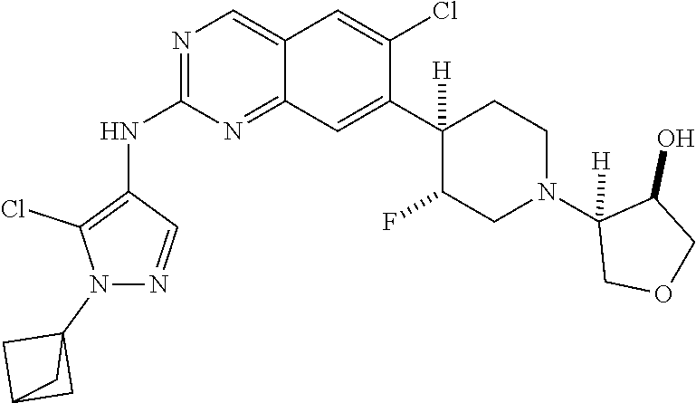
C12=CN=C(NC3=C(Cl)N(C45CC(C4)C5)N=C3)N=C1C=C(C1([H])C(F)CN(C3([H])COCC3O)CC1)C(Cl)=C2
